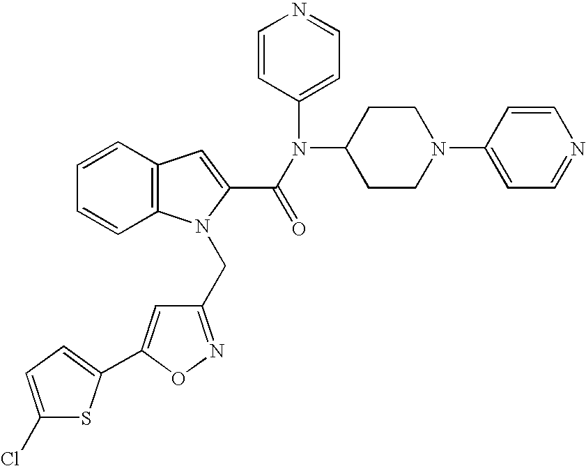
C1(CN2C3=C(C=CC=C3)C=C2C(N(C2CCN(C3=CC=NC=C3)CC2)C2=CC=NC=C2)=O)=NOC(C2=CC=C(Cl)S2)=C1
